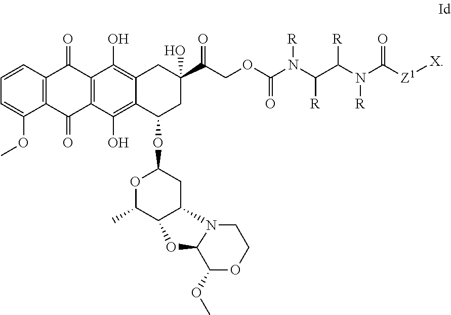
C1=CC2=C(C(OC)=C1)C(=O)C1=C(C2=O)C(O)=C2C(=C1O)C(OC1OC(C)C3C(C1)N1C(O3)C(OC)OCC1)CC(C(=O)COC(N(C(C(N(C([Z1][X])=O)[R])[R])[R])[R])=O)(O)C2
